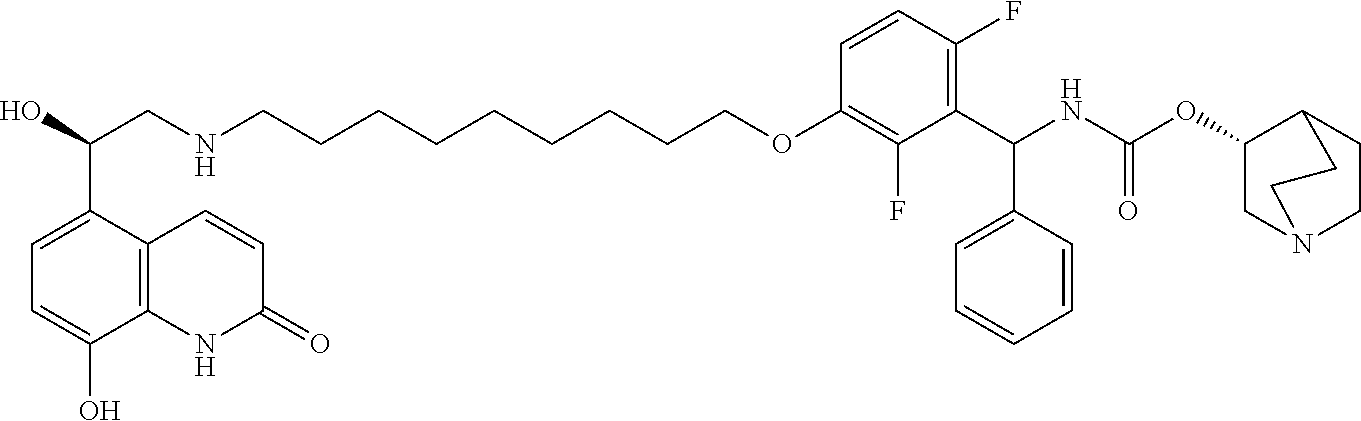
OC(CNCCCCCCCCCOC1=C(F)C(C(NC(OC2CN3CCC2CC3)=O)C2=CC=CC=C2)=C(F)C=C1)C1=CC=C(O)C2=C1C=CC(=O)N2
